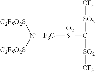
[C2F5O2S][N-][C2F5O2S].[F3C][O2S][C-]([SO2][CF3])[SO2][CF3]
